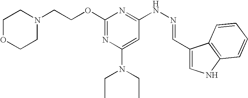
C1(OCCN2CCOCC2)=NC(N(CC)CC)=CC(NN=CC2=CNC3=C2C=CC=C3)=N1
